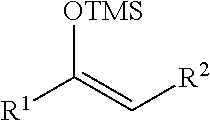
[R1]C(=C[R2])[OTMS]
